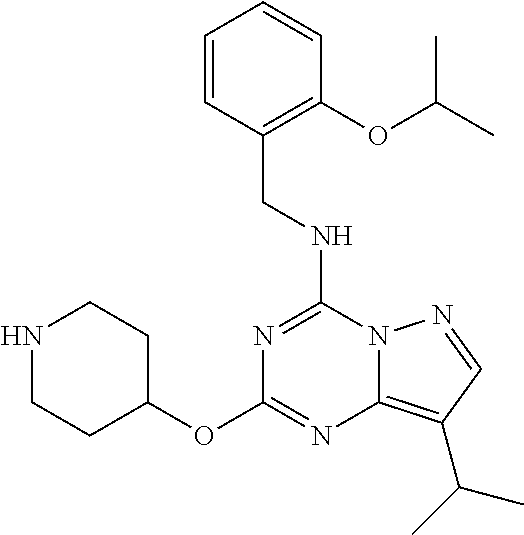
C(NC1=NC(OC2CCNCC2)=NC2=C(C(C)C)C=NN12)C1=C(OC(C)C)C=CC=C1
